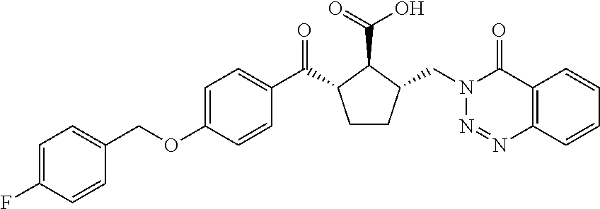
C1(COC2=CC=C(C(=O)C3CCC(CN4N=NC5=C(C4=O)C=CC=C5)C3C(O)=O)C=C2)=CC=C(F)C=C1
